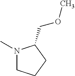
N1(C)CCCC1COC
